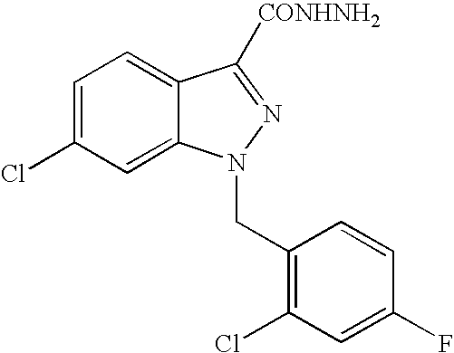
C1=C(Cl)C=C2C(=C1)C([CONHNH2])=NN2CC1=C(Cl)C=C(F)C=C1
